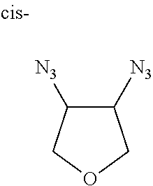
C1([N3])C([N3])COC1
